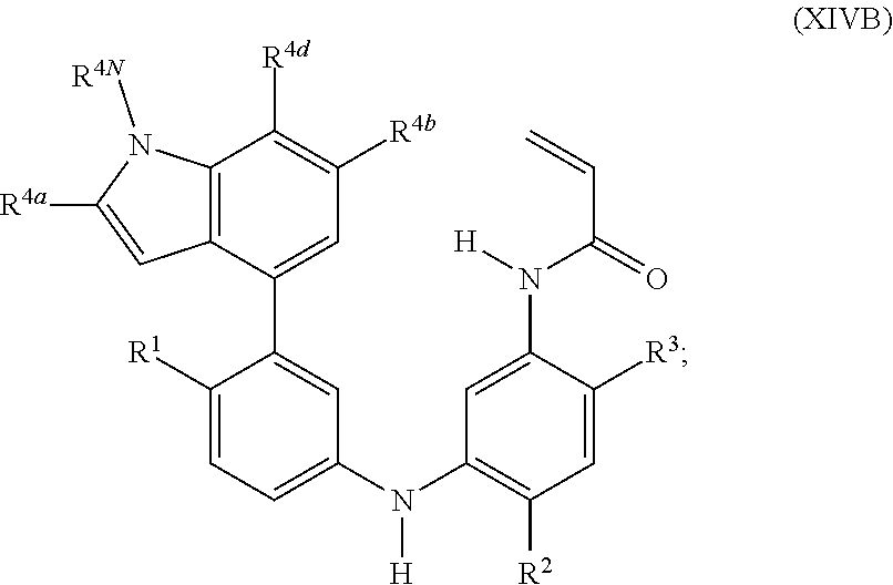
C12=C(C(C3=CC(N(C4=C([R2])C=C([R3])C(N(C(=O)C=C)[H])=C4)[H])=CC=C3[R1])=CC([R4b])=C1[R4d])C=C([R4a])N2[R4N]
